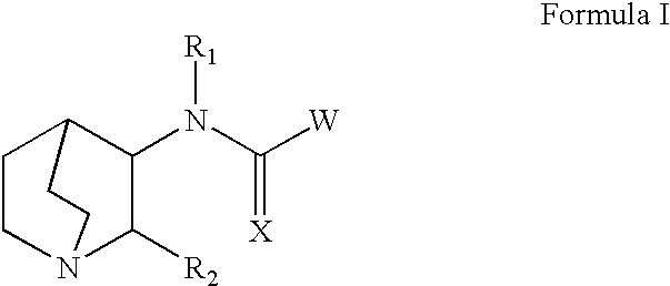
C1CN2C([R2])C(N(C(=[X])[W])[R1])C1CC2
